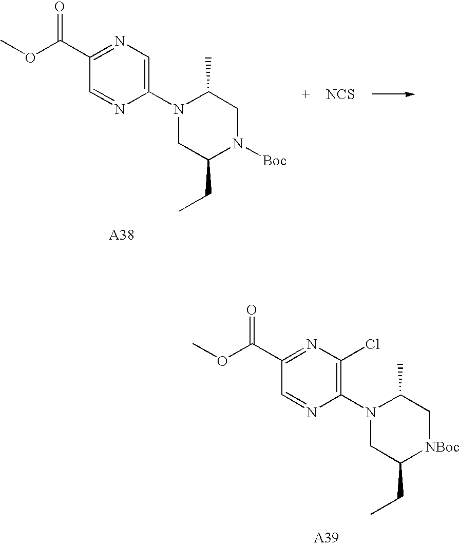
N1(C2=CN=C(C(OC)=O)C=N2)CC(CC)N([Boc])CC1C.[NCS].N1(C2=C(Cl)N=C(C(OC)=O)C=N2)CC(CC)[NBoc]CC1C
